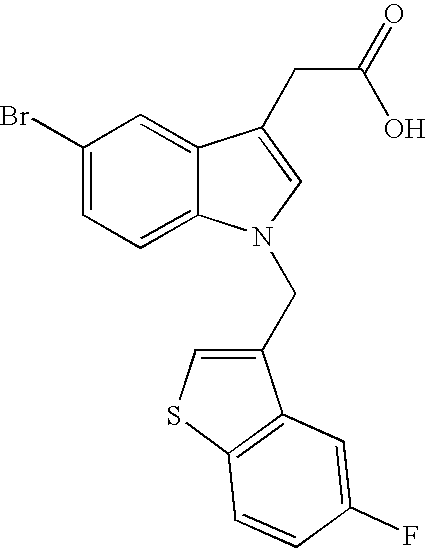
C1(Br)=CC=C2C(=C1)C(CC(=O)O)=CN2CC1=CSC2=C1C=C(F)C=C2
